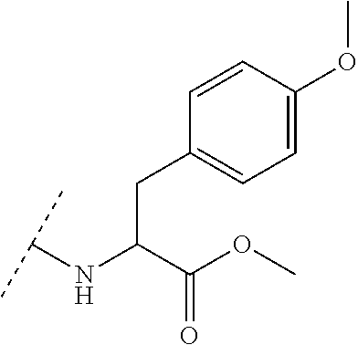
C(C(C(OC)=O)NC(C)C)C1=CC=C(OC)C=C1
